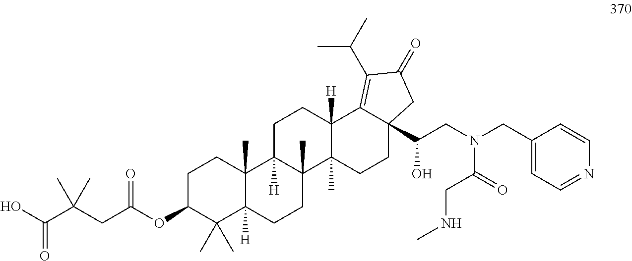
C1CC2(C)C([H])(C(C)(C)C1OC(CC(C(O)=O)(C)C)=O)CCC1(C)C2([H])CCC2([H])C1(C)CCC1(C(CN(CC3=CC=NC=C3)C(=O)CNC)O)C2=C(C(C)C)C(=O)C1
